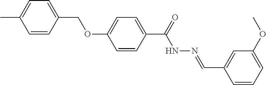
O(C1=CC=C(C(=O)NN=CC2=CC(OC)=CC=C2)C=C1)CC1=CC=C(C)C=C1
